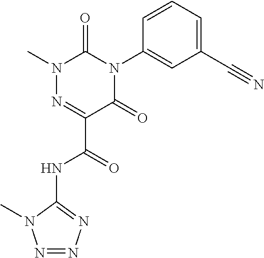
N1(C)N=C(C(=O)NC2=NN=NN2C)C(=O)N(C2=CC(C#N)=CC=C2)C1=O
